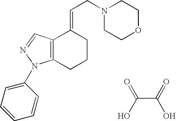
C12=C(N(C3=CC=CC=C3)N=C1)CCCC2=CCN1CCOCC1.C(C(=O)O)(O)=O
